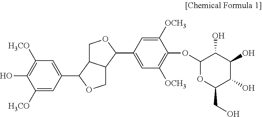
C1([H3CO])=CC(C2OCC3C2COC3C2=CC([OCH3])=C(OC3OC(CO)C(O)C(O)C3O)C([OCH3])=C2)=CC([H3CO])=C1O
